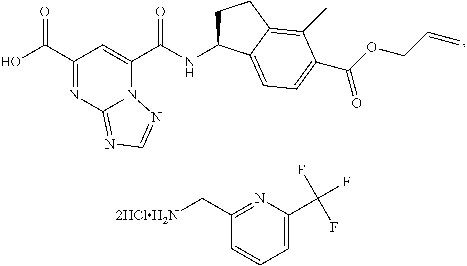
C1(C(O)=O)=NC2=NC=NN2C(C(NC2CCC3=C(C)C(C(OCC=C)=O)=CC=C23)=O)=C1.C1(C[2HClH2N])=NC(C(F)(F)F)=CC=C1
